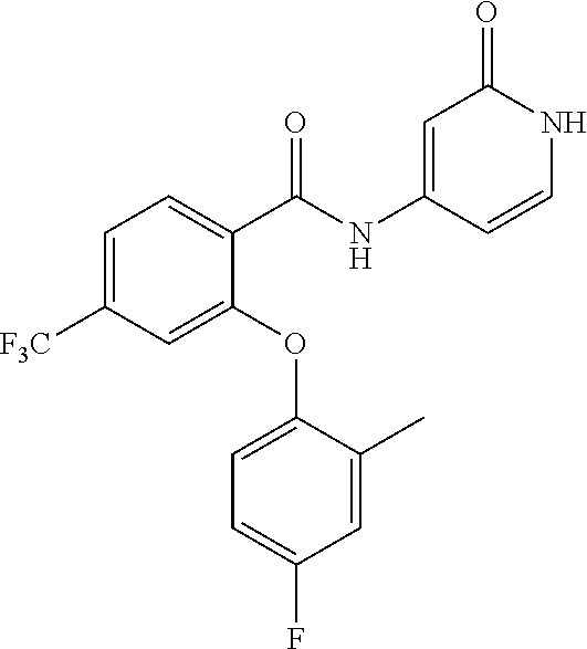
C1(NC(C2=CC=C([F3C])C=C2OC2=CC=C(F)C=C2C)=O)=CC(=O)NC=C1
